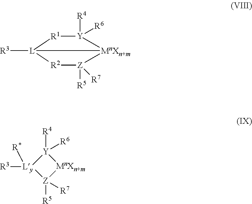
[R3][L]12[MnXn+m]([Z]([R5])([R7])[R2]1)[Y]([R4])([R6])[R1]2.[Y]1([R4])([R6])[Ly]([R3])([R*])[Z]([R5])([R7])[MnXn+m]1
